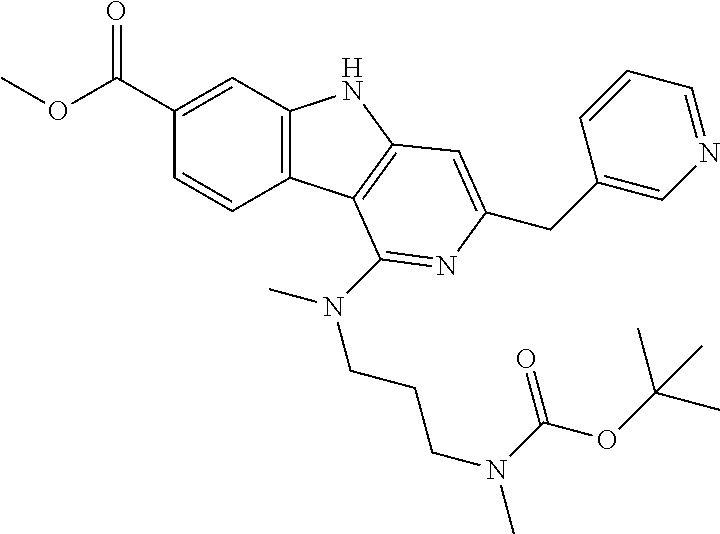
C1(C(OC)=O)=CC2=C(C=C1)C1=C(N2)C=C(CC2=CN=CC=C2)N=C1N(C)CCCN(C)C(OC(C)(C)C)=O
